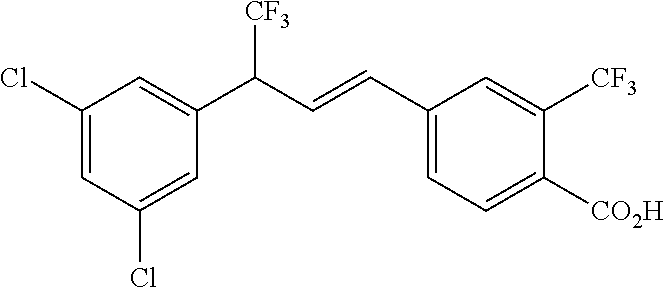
C1(Cl)=CC(Cl)=CC(C(C=CC2=CC=C([CO2H])C([CF3])=C2)[CF3])=C1
